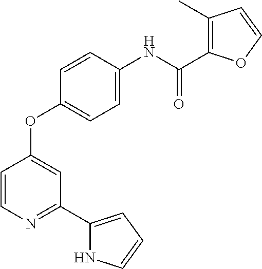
C1=C(NC(C2=C(C)C=CO2)=O)C=CC(OC2=CC(C3=CC=CN3)=NC=C2)=C1
